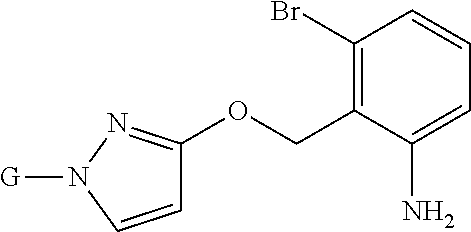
C1(Br)=C(COC2=NN([G])C=C2)C(N)=CC=C1
